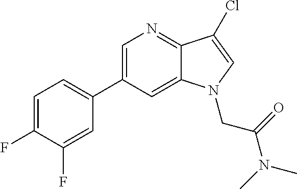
C1=C(C2=CC=C(F)C(F)=C2)C=C2C(=N1)C(Cl)=CN2CC(N(C)C)=O
